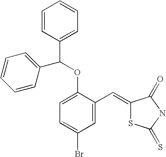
C(OC1=CC=C(Br)C=C1C=C1SC(=S)NC1=O)(C1=CC=CC=C1)C1=CC=CC=C1
